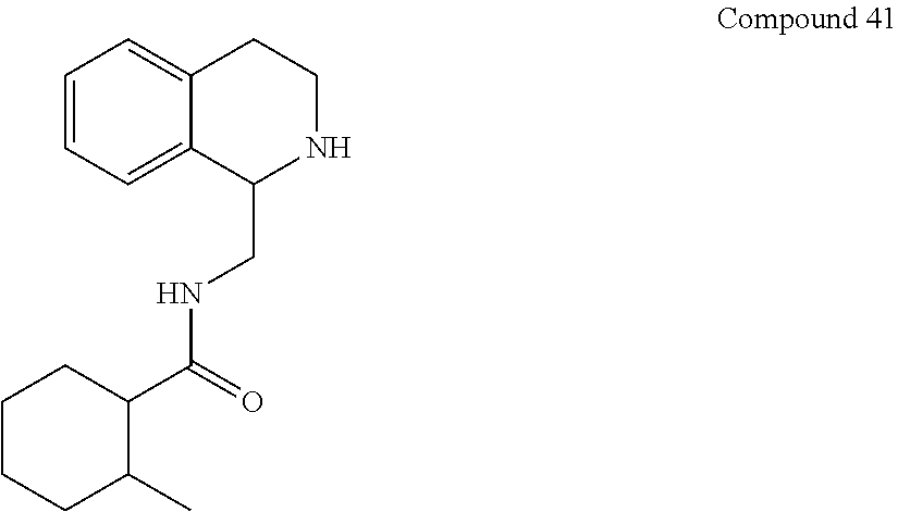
C1=CC=C2C(=C1)CCNC2CNC(C1CCCCC1C)=O
